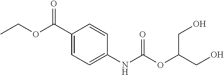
C1(C(OCC)=O)=CC=C(NC(OC(CO)CO)=O)C=C1
